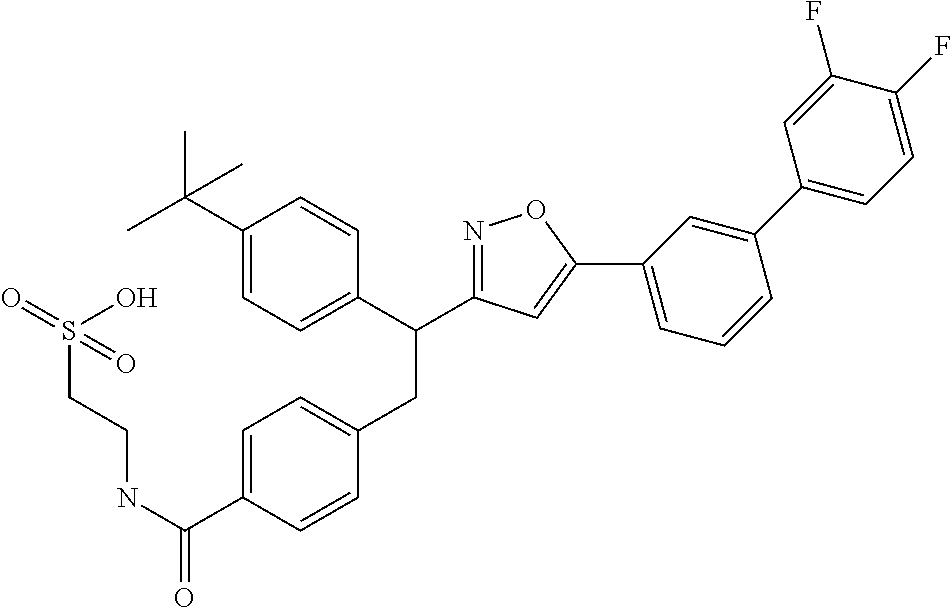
C1(C2=CC=C(F)C(F)=C2)=CC(C2=CC(C(C3=CC=C(C(C)(C)C)C=C3)CC3=CC=C(C(NCCS(=O)(O)=O)=O)C=C3)=NO2)=CC=C1
